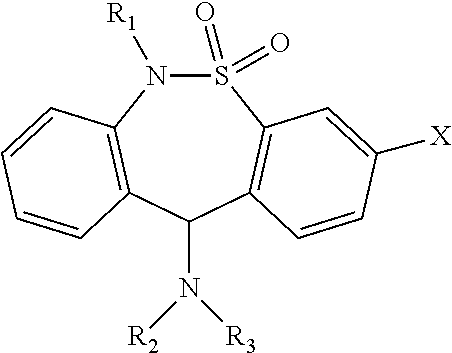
S1(=O)(=O)N([R1])C2=C(C(N([R2])[R3])C3=C1C=C([X])C=C3)C=CC=C2
